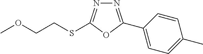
N1=C(C2=CC=C(C)C=C2)OC(SCCOC)=N1
